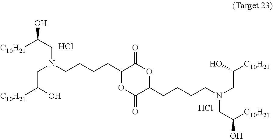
C(C(O)[C10H21])N(CCCCC1OC(=O)C(CCCCN(CC([C10H21])O)CC([C10H21])O)OC1=O)CC([C10H21])O.Cl.Cl
